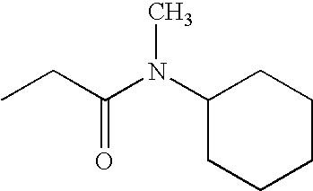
CCC(N(C1CCCCC1)C)=O
